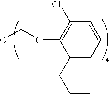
C1(CC=C)=CC=CC(Cl)=C1OCC
